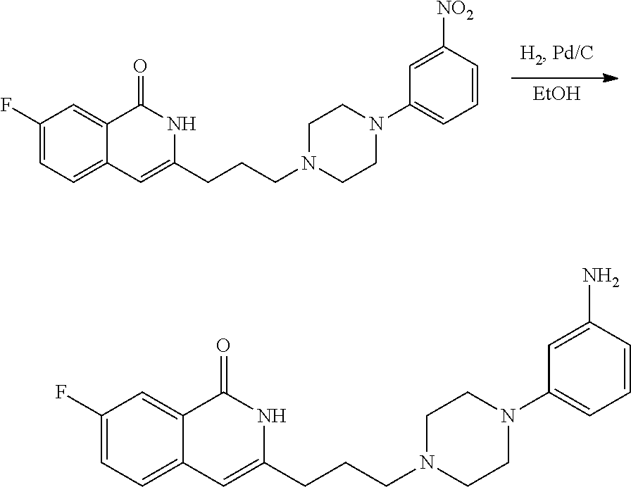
C1(F)=CC=C2C(=C1)C(=O)NC(CCCN1CCN(C3=CC=CC([NO2])=C3)CC1)=C2.[EtOH].C1(F)=CC=C2C(=C1)C(=O)NC(CCCN1CCN(C3=CC=CC(N)=C3)CC1)=C2
